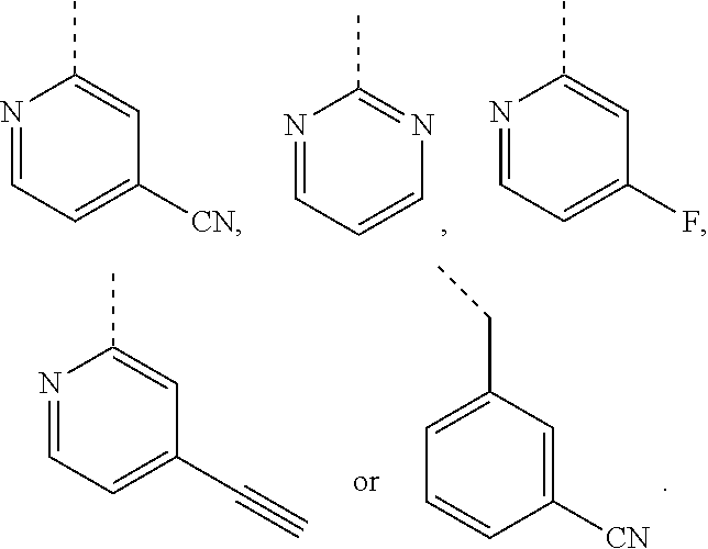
N1=CC=CN=C1C.N1=CC=C([CN])C=C1C.N1=CC=C(F)C=C1C.C1=C(CC)C=C([CN])C=C1.N1=CC=C(C#C)C=C1C
